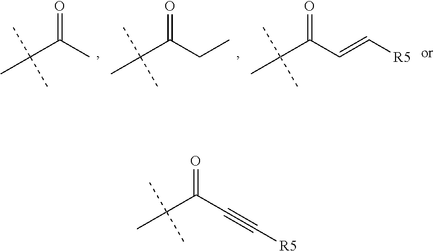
O=C(C)C(C)(C)C.O=C(CC)C(C)(C)C.O=C(C=C[R5])C(C)(C)C.O=C(C#C[R5])C(C)(C)C
